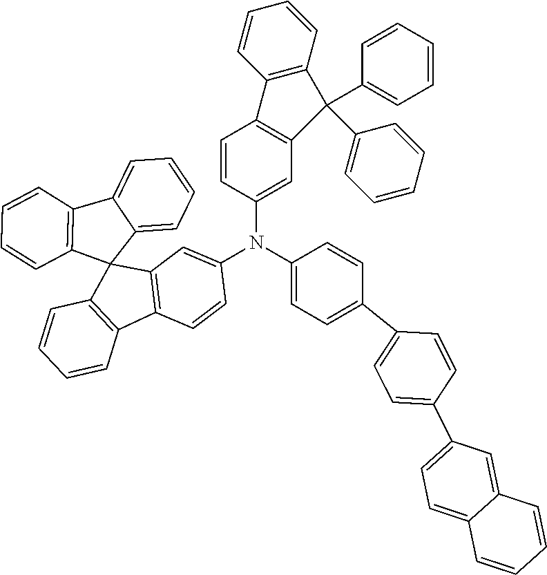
C1(N(C2=CC3=C(C=C2)C2=C(C=CC=C2)C3(C2=CC=CC=C2)C2=CC=CC=C2)C2=CC=C(C3=CC=C(C4=CC=C5C(=C4)C=CC=C5)C=C3)C=C2)=CC2=C(C=C1)C1=C(C23C2=CC=CC=C2C2=C3C=CC=C2)C=CC=C1
